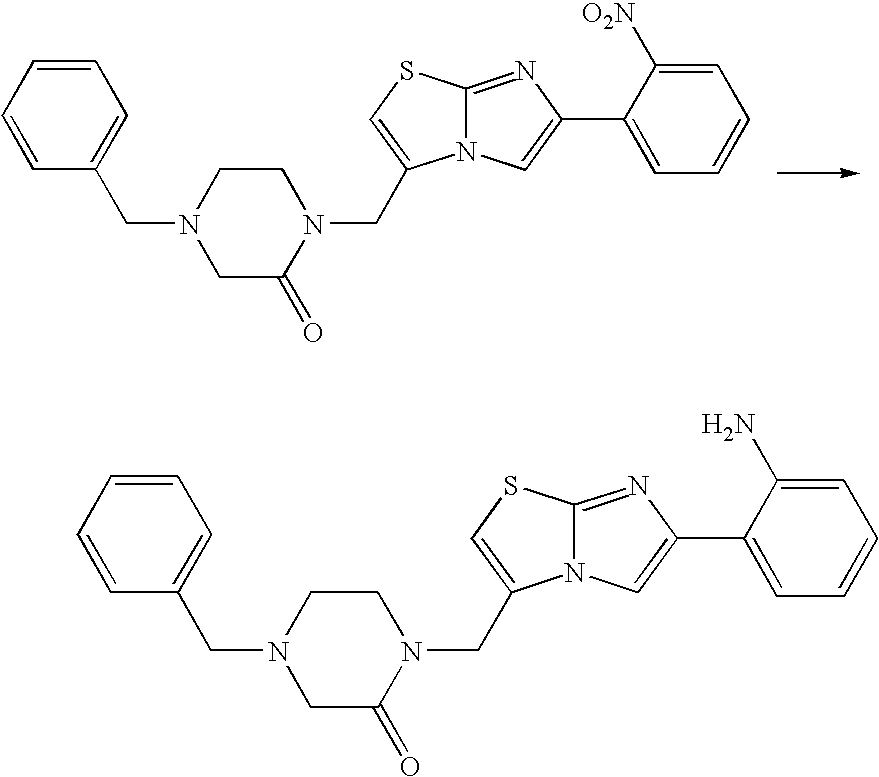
N12C(=NC(C3=CC=CC=C3[O2N])=C1)SC=C2CN1CCN(CC2=CC=CC=C2)CC1=O.N12C(=NC(C3=CC=CC=C3N)=C1)SC=C2CN1CCN(CC2=CC=CC=C2)CC1=O
